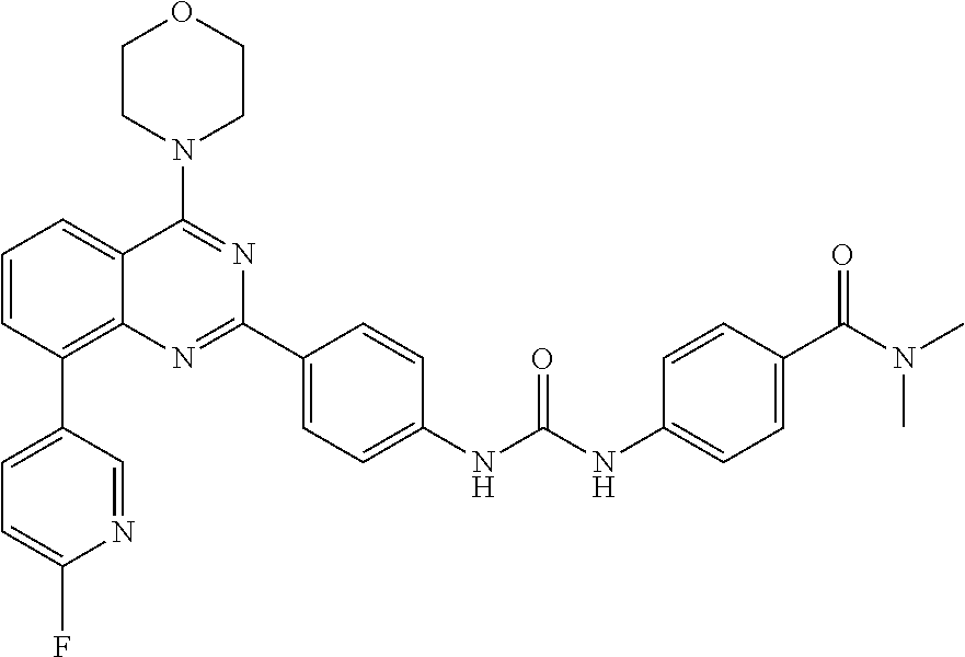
C1=CC(C2=CC=C(F)N=C2)=C2C(=C1)C(N1CCOCC1)=NC(C1=CC=C(NC(NC3=CC=C(C(N(C)C)=O)C=C3)=O)C=C1)=N2
